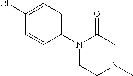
N1(C2=CC=C(Cl)C=C2)CCN(C)CC1=O
